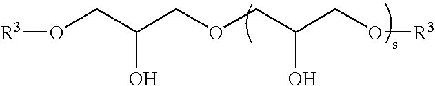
O(CC(COCC(CO[R3])O)O)[R3]
